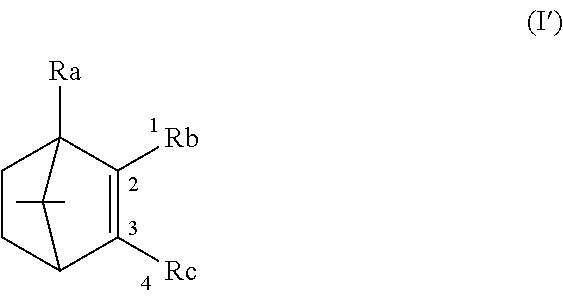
C1CC2C([Rc])=C([Rb])C1([Ra])C2(C)C
